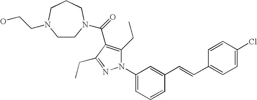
C1CN(C(=O)C2=C(CC)N(C3=CC=CC(C=CC4=CC=C(Cl)C=C4)=C3)N=C2CC)CCCN1CCO
